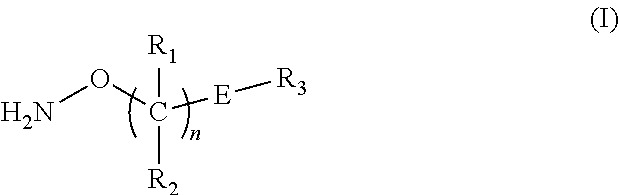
NOC([E][R3])([R1])[R2]
